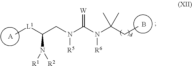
C[L1]C(CN(C(N(C(CC)(C)C)[R6])=[W])[R5])N([R2])[R1].[A].B
